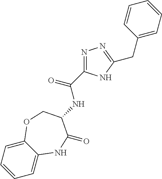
C1=CC=C2C(=C1)NC(=O)C(NC(=O)C1=NN=C(CC3=CC=CC=C3)N1)CO2
